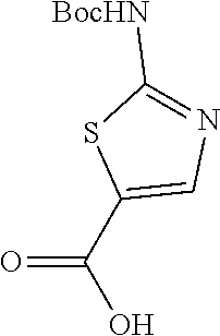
O=C(C1=CN=C([BocHN])S1)O
